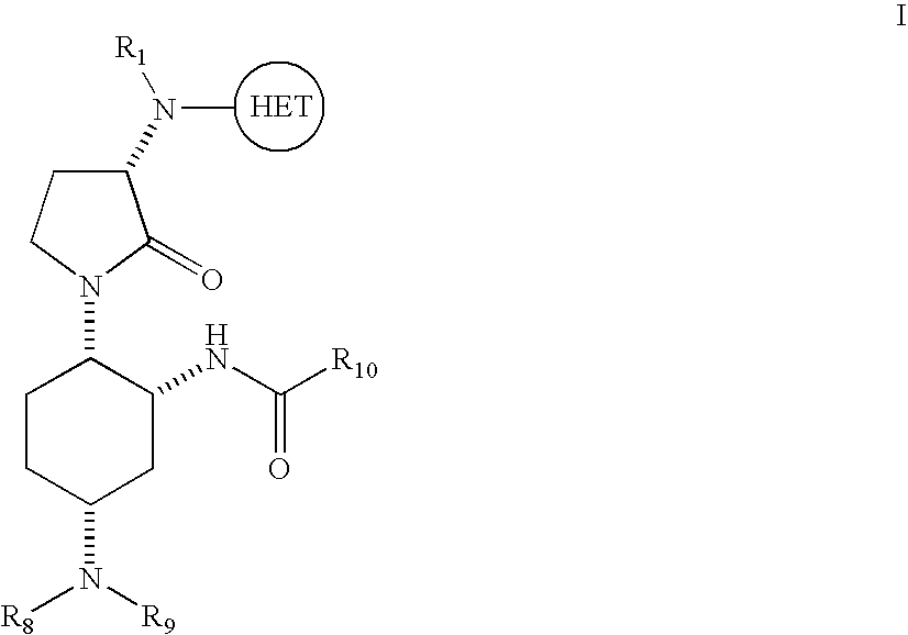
C1CC(N([R9])[R8])CC(NC([R10])=O)C1N1C(=O)C(N([R1])C)CC1
